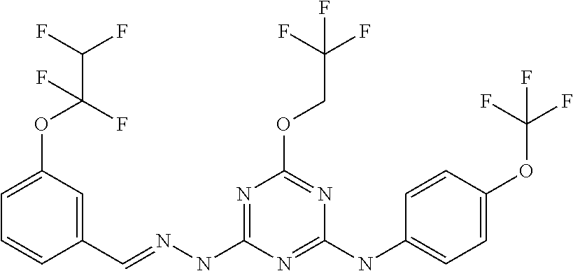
C1=CC(C=NNC2=NC(OCC(F)(F)F)=NC(NC3=CC=C(OC(F)(F)F)C=C3)=N2)=CC(OC(F)(C(F)F)F)=C1
